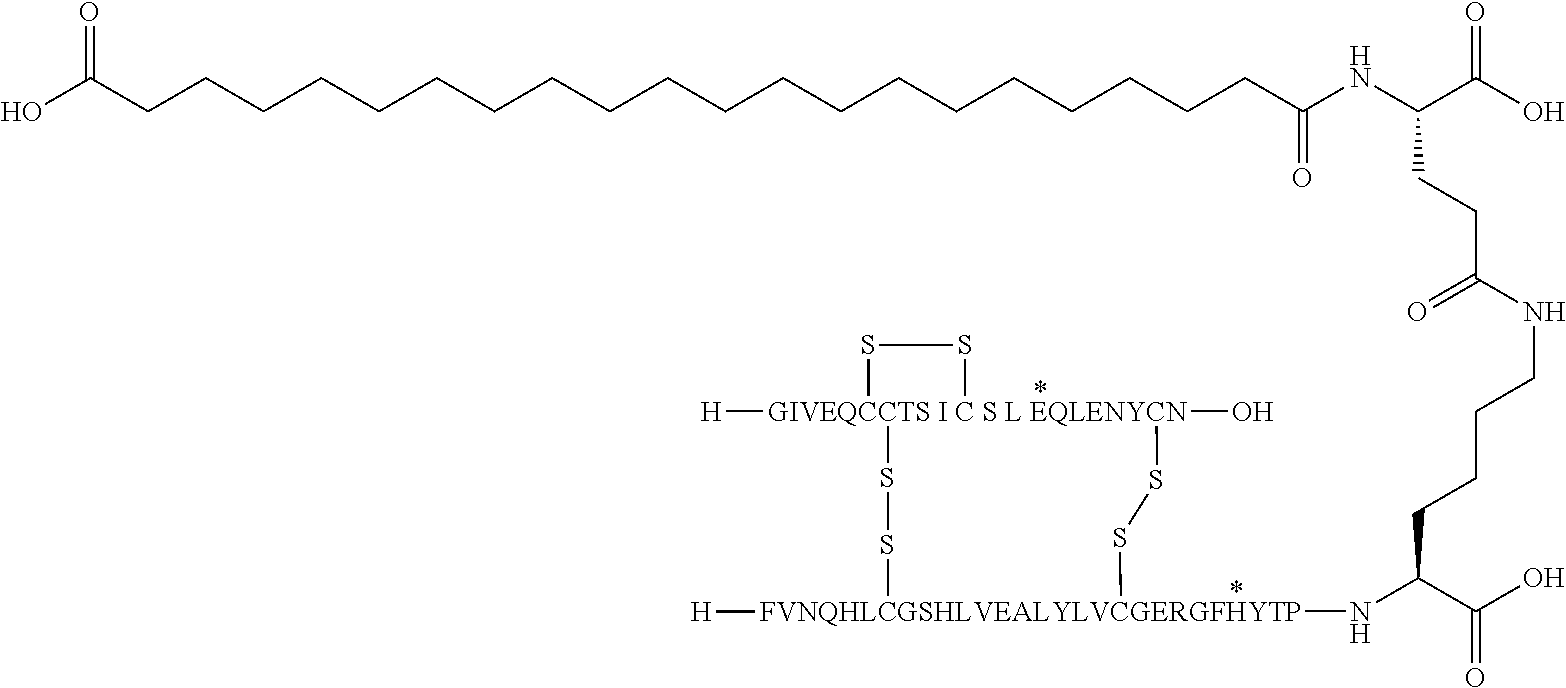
[GIVEQCCTS I C S L EQLENYCN]12([H])(O)(SS[FVNQHLCGSHLVEALYLVCGERGFHYTP]([H])(NC(C(O)=O)CCCCNC(CCC(NC(CCCCCCCCCCCCCCCCCCCCC(O)=O)=O)C(O)=O)=O)SS1)SS2
